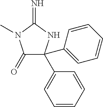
C1(=O)C(C2=CC=CC=C2)(C2=CC=CC=C2)NC(=N)N1C
